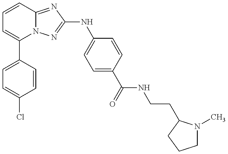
C1=C(C2=CC=CC3=NC(NC4=CC=C(C(=O)NCCC5N(C)CCC5)C=C4)=NN23)C=CC(Cl)=C1
